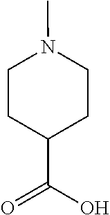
C1CC(C(O)=O)CCN1C
